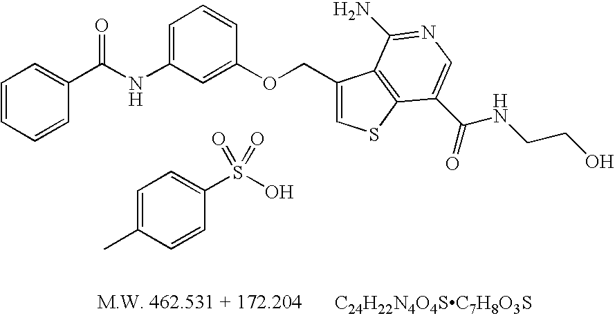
[C24H22N4O4SC7H8O3S].N(C1=CC=CC(OCC2=CSC3=C2C(N)=NC=C3C(=O)NCCO)=C1)C(C1=CC=CC=C1)=O.CC1=CC=C(S(O)(=O)=O)C=C1
